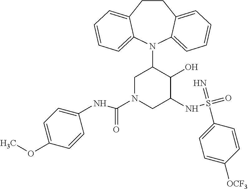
C12=CC=CC=C1N(C1CN(C(=O)NC3=CC=C(OC)C=C3)CC(NS(=O)(=N)C3=CC=C([OCF3])C=C3)C1O)C1=CC=CC=C1CC2
